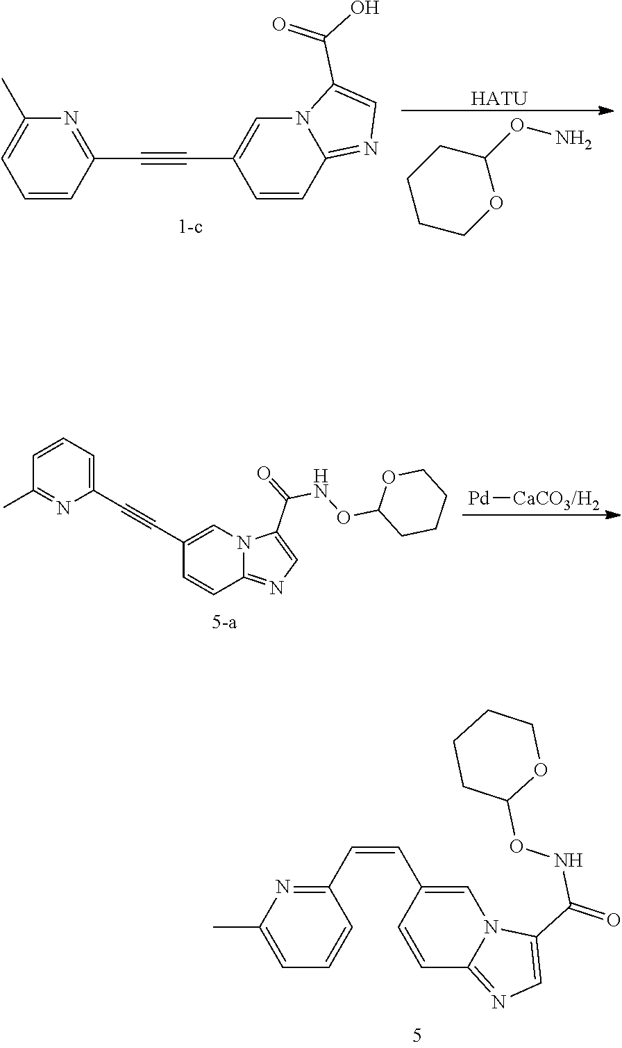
C1=CC(C#CC2=CN3C(=NC=C3C(O)=O)C=C2)=NC(C)=C1.C1CCOC(ON)C1.[HATU].[Pd][CaCO3/H2].C1(C#CC2=CN3C(=NC=C3C(=O)NOC3CCCCO3)C=C2)=CC=CC(C)=N1.C1(C=CC2=CN3C(=NC=C3C(=O)NOC3OCCCC3)C=C2)=NC(C)=CC=C1
